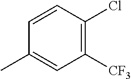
C1([CF3])=C(Cl)C=CC(C)=C1
